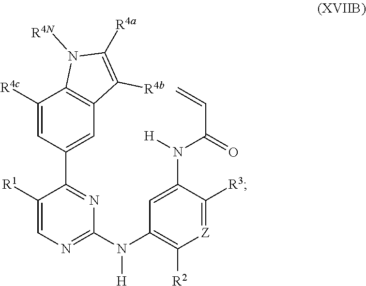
C1([R1])=CN=C(N(C2=C([R2])[Z]=C([R3])C(N([H])C(=O)C=C)=C2)[H])N=C1C1=CC2=C(C([R4c])=C1)N([R4N])C([R4a])=C2[R4b]
